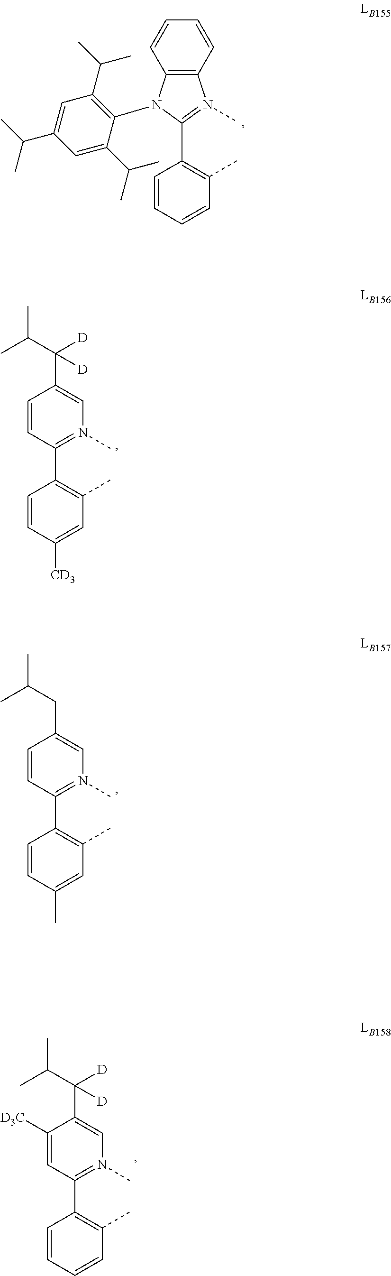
C12=C(C=CC=C1)N(C)=C(C1=C(C)C=CC=C1)N2C1=C(C(C)C)C=C(C(C)C)C=C1C(C)C.C1=CC([CD3])=CC(C)=C1C1=N(C)C=C(C([D])([D])C(C)C)C=C1.C1=CC(C)=CC(C)=C1C1=N(C)C=C(CC(C)C)C=C1.C1=CC=CC(C)=C1C1=N(C)C=C(C([D])([D])C(C)C)C([D3C])=C1
